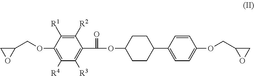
C1(COC2=C([R4])C([R3])=C(C(=O)OC3CCC(C4=CC=C(OCC5OC5)C=C4)CC3)C([R2])=C2[R1])CO1
